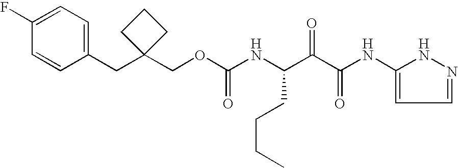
C1(F)=CC=C(CC2(COC(NC(C(C(NC3=CC=NN3)=O)=O)CCCC)=O)CCC2)C=C1
